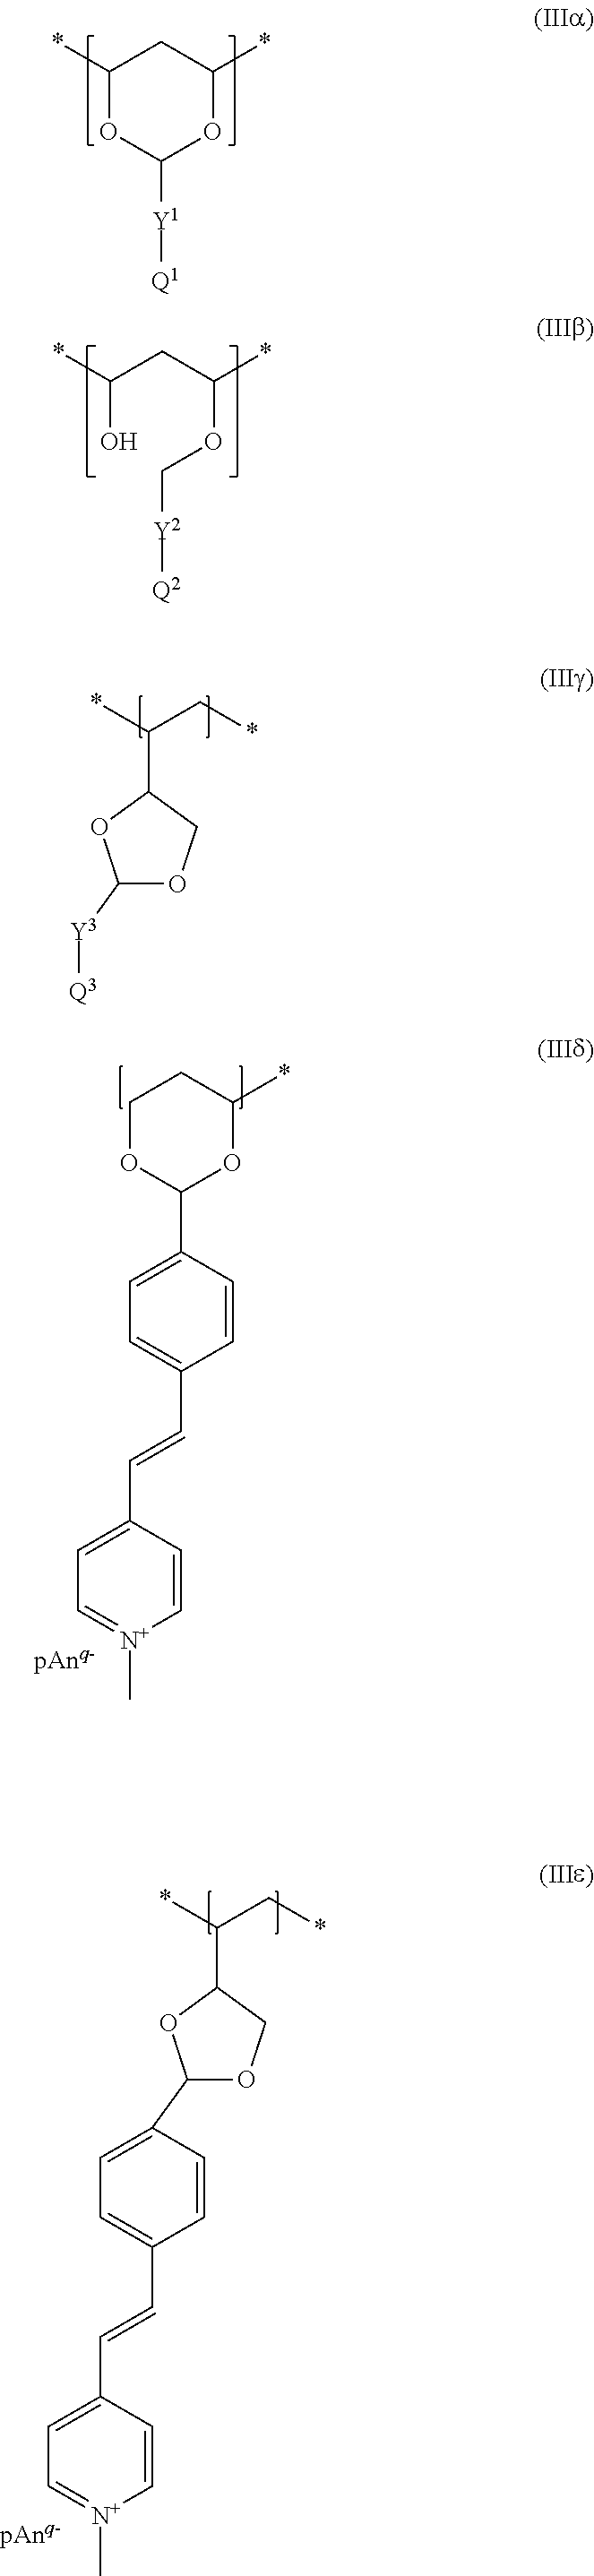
C1(*)OC([Y1][Q1])OC(*)C1.C(O)(CC(OC[Y2][Q2])*)*.C1([Y3][Q3])OCC(C(*)C*)O1.C1OC(C2=CC=C(C=CC3=CC=[N+](C)C=C3)C=C2)OC(*)C1.C1(C2=CC=C(C=CC3=CC=[N+](C)C=C3)C=C2)OCC(C(*)C*)O1
